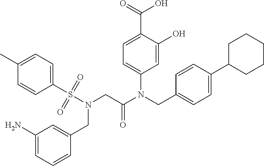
C1=C(O)C(C(=O)O)=CC=C1N(CC1=CC=C(C2CCCCC2)C=C1)C(CN(S(C1=CC=C(C)C=C1)(=O)=O)CC1=CC(N)=CC=C1)=O
